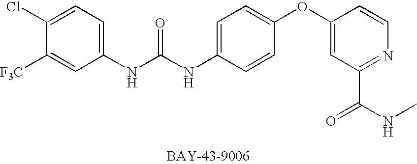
C1(Cl)=CC=C(NC(NC2=CC=C(OC3=CC(C(NC)=O)=NC=C3)C=C2)=O)C=C1[F3C]
